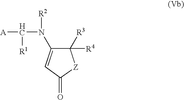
C1([R3])([R4])C(N([R2])C([A])[R1])=CC(=O)[Z]1
